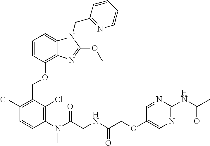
C1=CC(OCC2=C(Cl)C=CC(N(C(CNC(COC3=CN=C(NC(C)=O)N=C3)=O)=O)C)=C2Cl)=C2C(=C1)N(CC1=NC=CC=C1)C(OC)=N2
